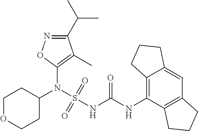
C1(N(S(NC(NC2=C3C(=CC4=C2CCC4)CCC3)=O)(=O)=O)C2CCOCC2)=C(C)C(C(C)C)=NO1
